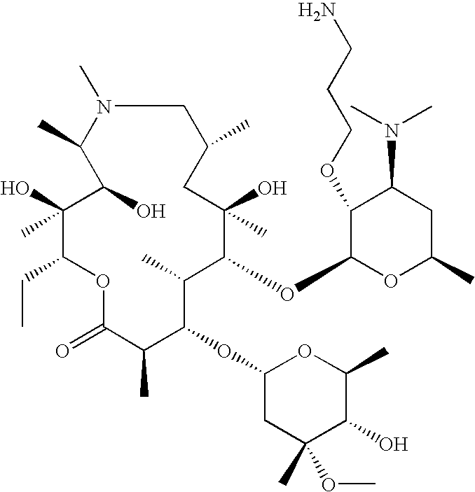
C1(C)(O)C(CC)OC(=O)C(C)C(OC2CC(OC)(C)C(O)C(C)O2)C(C)C(OC2OC(C)CC(N(C)C)C2OCCCN)C(C)(O)CC(C)CN(C)C(C)C1O
